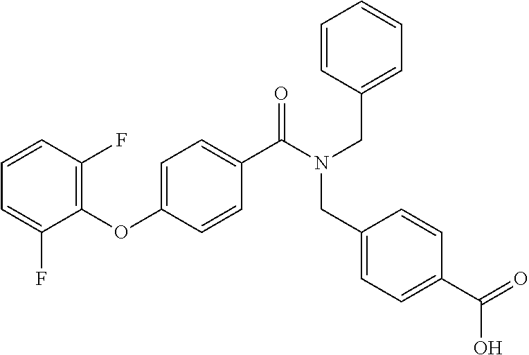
C1=CC(F)=C(OC2=CC=C(C(N(CC3=CC=CC=C3)CC3=CC=C(C(=O)O)C=C3)=O)C=C2)C(F)=C1
